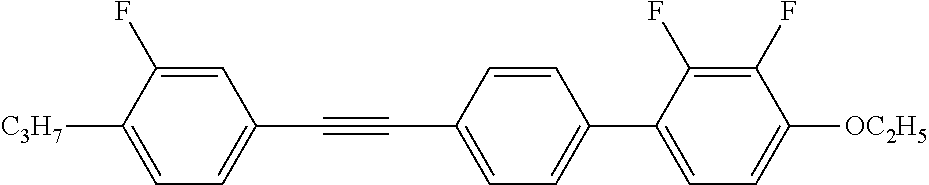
C1=C(F)C([C3H7])=CC=C1C#CC1=CC=C(C2=CC=C([OC2H5])C(F)=C2F)C=C1
